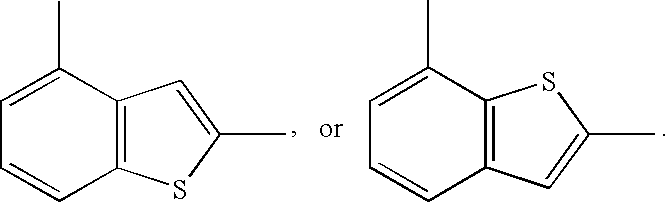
C1=C(C)C2=C(C=C1)SC(C)=C2.C12=C(C(C)=CC=C1)SC(C)=C2
